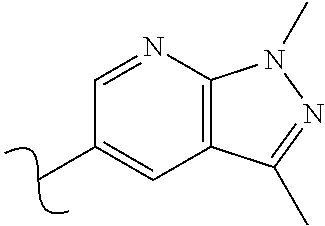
C12=C(N=CC(C)=C1)N(C)N=C2C
